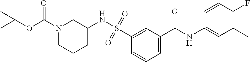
C1=C(C(NC2=CC(C)=C(F)C=C2)=O)C=C(S(=O)(=O)NC2CN(C(=O)OC(C)(C)C)CCC2)C=C1
